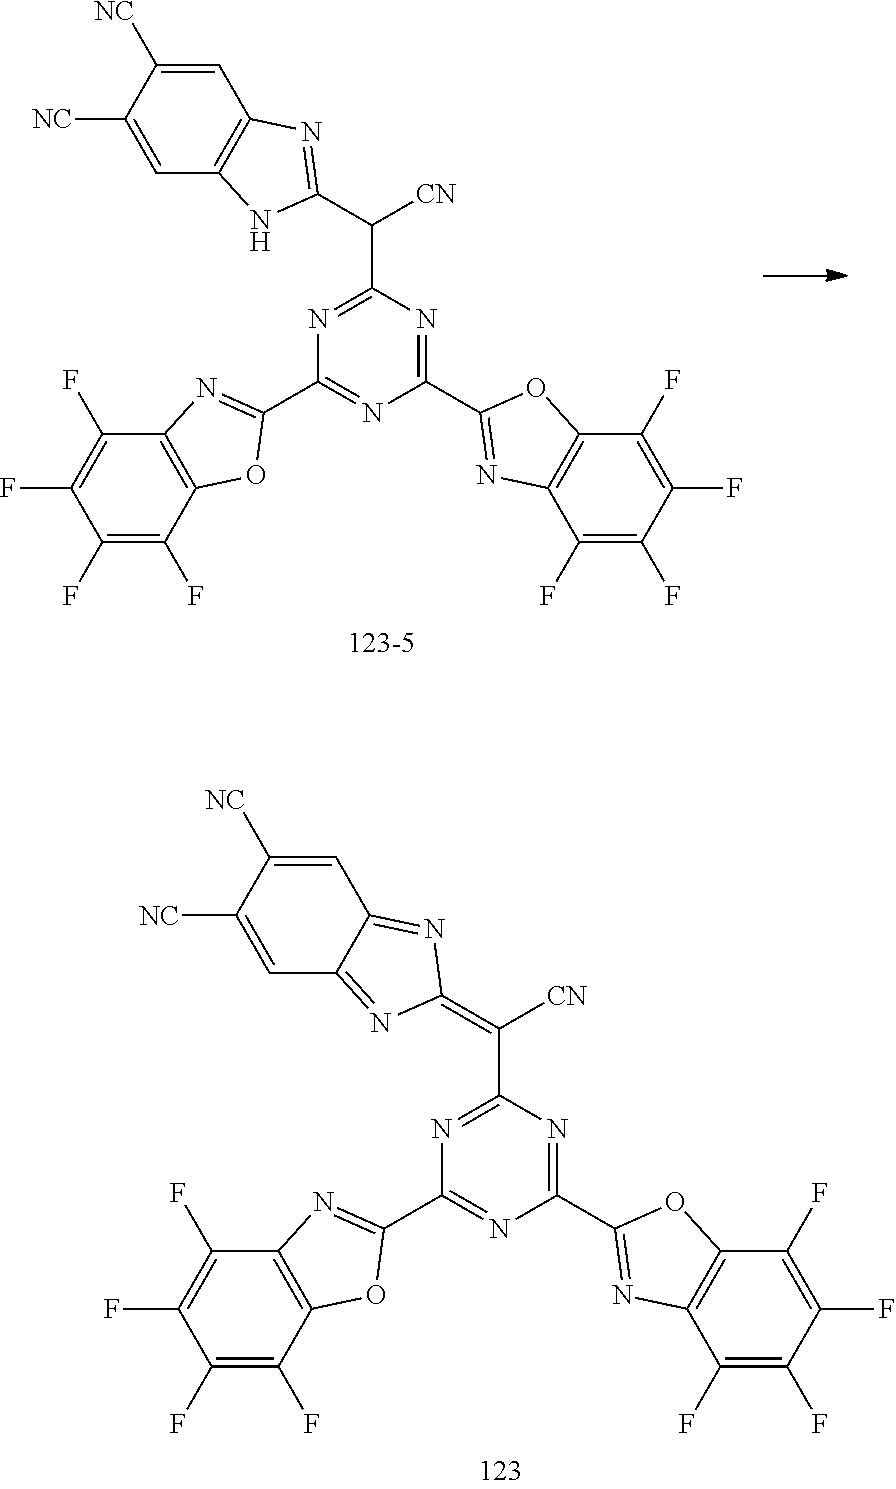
C1(C2=NC3=C(O2)C(F)=C(F)C(F)=C3F)=NC(C2=NC3=C(O2)C(F)=C(F)C(F)=C3F)=NC(C([CN])=C2N=C3C(=N2)C=C([NC])C([NC])=C3)=N1.C1(C2=NC3=C(O2)C(F)=C(F)C(F)=C3F)=NC(C2=NC3=C(O2)C(F)=C(F)C(F)=C3F)=NC(C([CN])C2=NC3=C(N2)C=C([NC])C([NC])=C3)=N1
